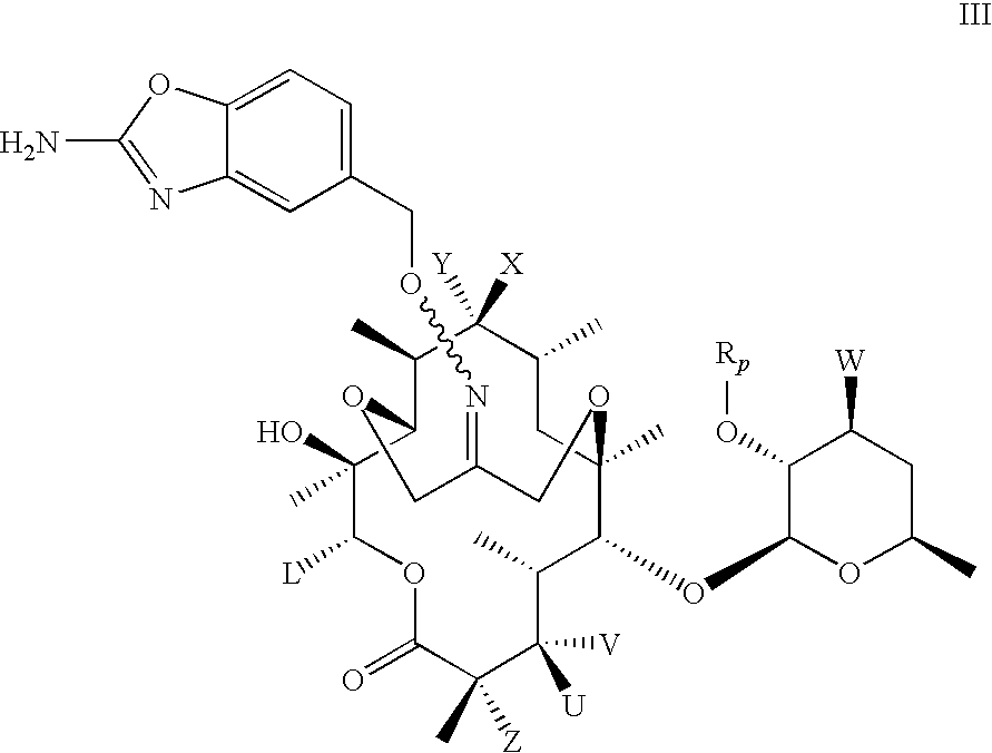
C1(C)C([Y])([X])C(C)C2OCC(=NOCC3=CC=C4C(=C3)N=C(N)O4)COC(C)(C1)C(OC1OC(C)CC([W])C1O[Rp])C(C)C([V])([U])C(C)([Z])C(=O)OC([L])C2(C)O
